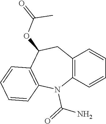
C12=C(C=CC=C1)N(C(=O)N)C1=C(C(OC(=O)C)C2)C=CC=C1
